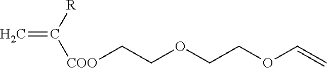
C=C([R])[COO]CCOCCOC=C
